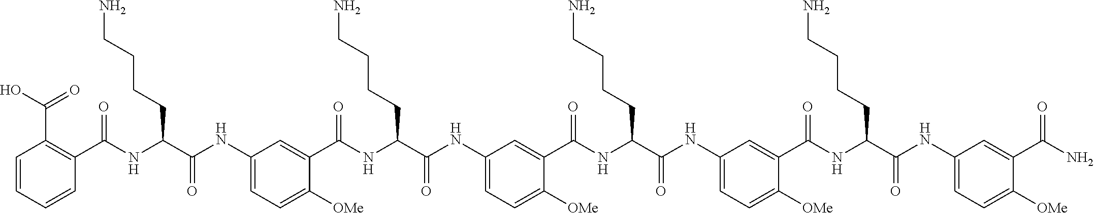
C1(NC(C(NC(C2=C(C(=O)O)C=CC=C2)=O)CCCCN)=O)=CC=C([OMe])C(C(NC(C(NC2=CC=C([OMe])C(C(NC(C(NC3=CC=C([OMe])C(C(NC(C(NC4=CC=C([OMe])C(C(N)=O)=C4)=O)CCCCN)=O)=C3)=O)CCCCN)=O)=C2)=O)CCCCN)=O)=C1
